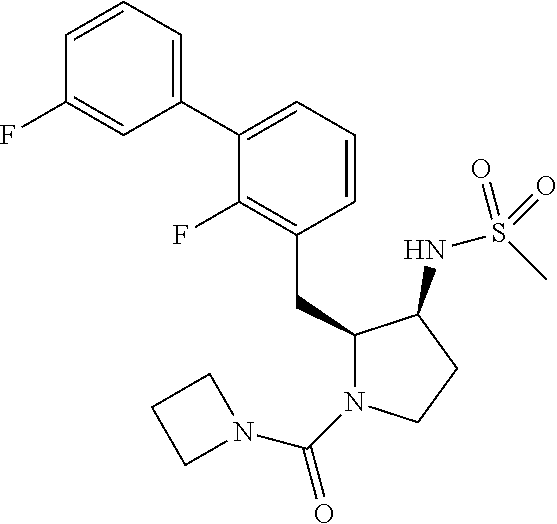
C1(CC2N(C(=O)N3CCC3)CCC2NS(C)(=O)=O)=C(F)C(C2=CC=CC(F)=C2)=CC=C1
